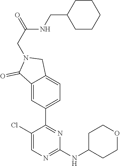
C1(Cl)=CN=C(NC2CCOCC2)N=C1C1=CC=C2C(=C1)C(=O)N(CC(NCC1CCCCC1)=O)C2
